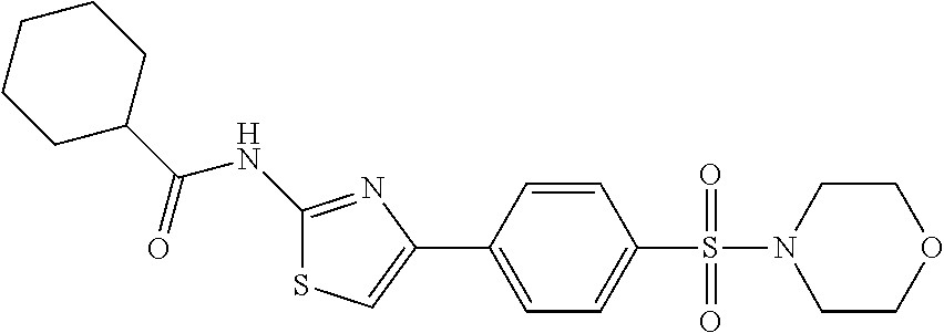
C1(NC(C2CCCCC2)=O)=NC(C2=CC=C(S(=O)(=O)N3CCOCC3)C=C2)=CS1
